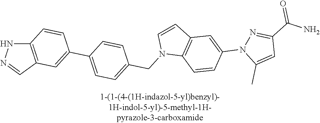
C12=C(C=C(C3=CC=C(CN4C5=C(C=C4)C=C(N4C(C)=CC(C(N)=O)=N4)C=C5)C=C3)C=C1)C=NN2
